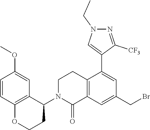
[CF3]C1=NN(CC)C=C1C1=CC(CBr)=CC2=C1CCN(C1C3=C(OCC1)C=CC(OC)=C3)C2=O
